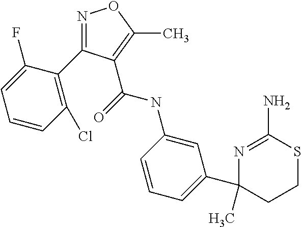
N1=C(N)SCCC1(C1=CC=CC(NC(=O)C2=C(C)ON=C2C2=C(Cl)C=CC=C2F)=C1)C
